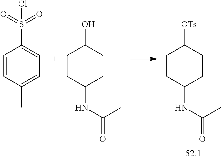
C1=CC(C)=CC=C1S(=O)(=O)Cl.C1CC(NC(=O)C)CCC1O.C1CC(NC(=O)C)CCC1[OTs]
